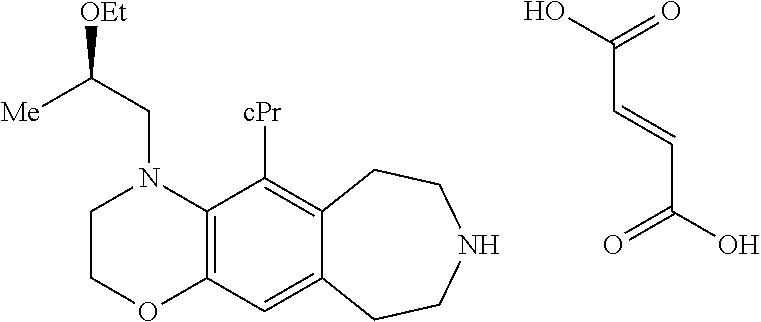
O=C(C=CC(=O)O)O.C([OEt])(CN1CCOC2=C1C([cPr])=C1C(=C2)CCNCC1)[Me]
